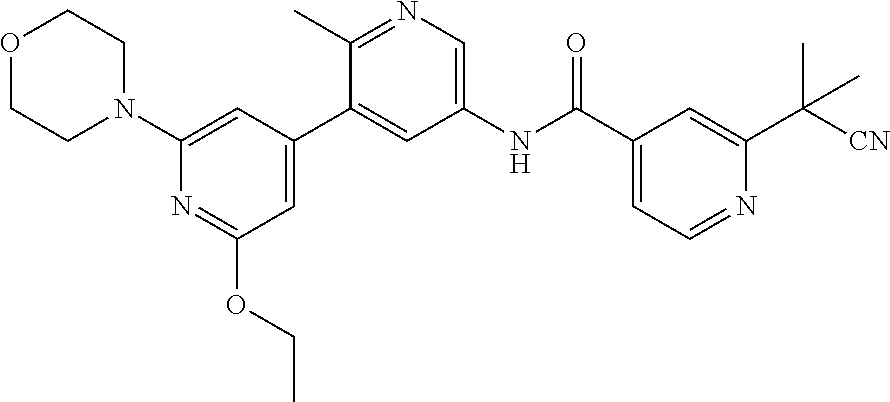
O1CCN(C2=CC(C3=CC(NC(C4=CC=NC(C([CN])(C)C)=C4)=O)=CN=C3C)=CC(OCC)=N2)CC1
